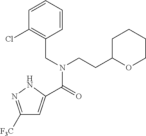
C1([F3C])=NNC(C(=O)N(CC2=C(Cl)C=CC=C2)CCC2OCCCC2)=C1
